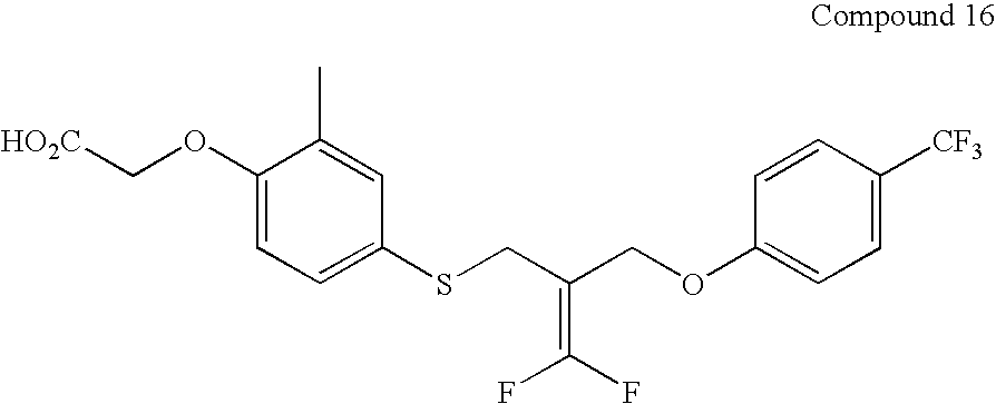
[HO2C]COC1=CC=C(SCC(COC2=CC=C([CF3])C=C2)=C(F)F)C=C1C
